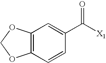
C12=C(C=CC(C([X1])=O)=C1)OCO2
